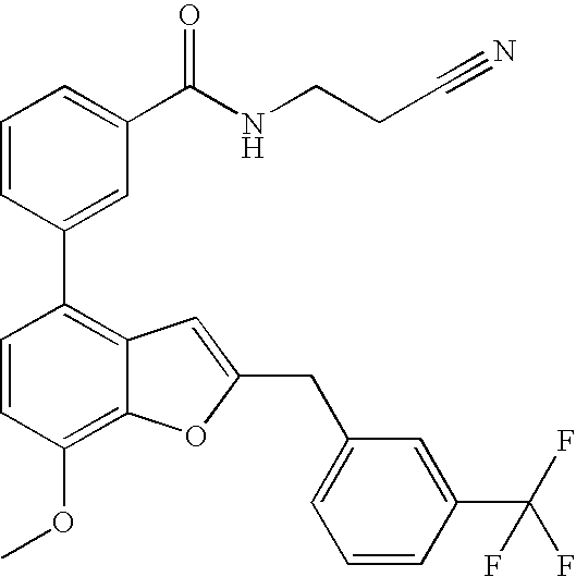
C1=CC(C2=C3C(=C(OC)C=C2)OC(CC2=CC=CC(C(F)(F)F)=C2)=C3)=CC(C(NCCC#N)=O)=C1
